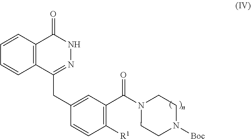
C1=CC2=C(C=C1)C(CC1=CC(C(N3CCN([Boc])CC3)=O)=C([R1])C=C1)=NNC2=O
